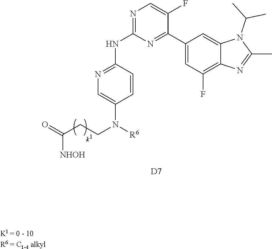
C1(C)=NC2=C(F)C=C(C3=NC(NC4=NC=C(N(CCC(=O)[NHOH])[R6])C=C4)=NC=C3F)C=C2N1C(C)C.[D7]
